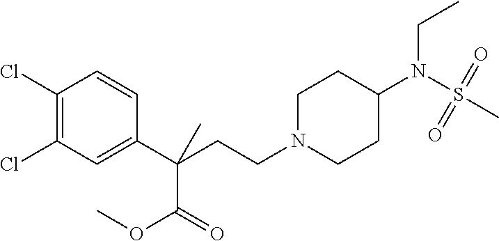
C1N(CCC(C2=CC(Cl)=C(Cl)C=C2)(C(OC)=O)C)CCC(N(S(C)(=O)=O)CC)C1
